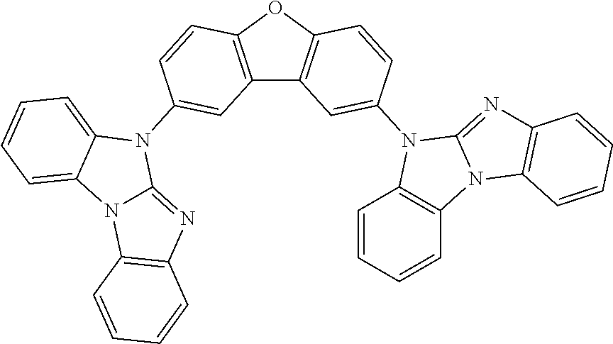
C12=C(OC3=C1C=C(N1C4=C(N5C1=NC1=C5C=CC=C1)C=CC=C4)C=C3)C=CC(N1C3=CC=CC=C3N3C1=NC1=C3C=CC=C1)=C2
